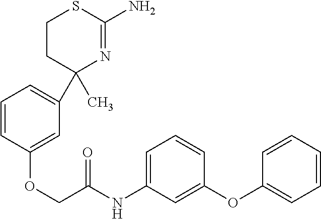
C1=CC(OCC(NC2=CC=CC(OC3=CC=CC=C3)=C2)=O)=CC(C2(C)N=C(N)SCC2)=C1
